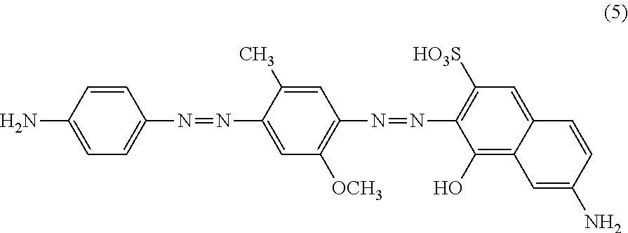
NC1=CC=C(N=NC2=CC([OCH3])=C(N=NC3=C([HO3S])C=C4C(=C3O)C=C(N)C=C4)C=C2C)C=C1
